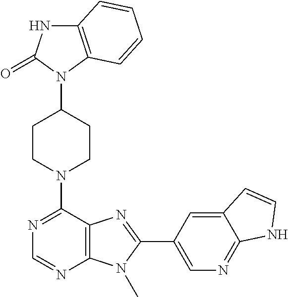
C12=C(N(C3CCN(C4=NC=NC5=C4N=C(C4=CN=C6C(=C4)C=CN6)N5C)CC3)C(=O)N1)C=CC=C2
